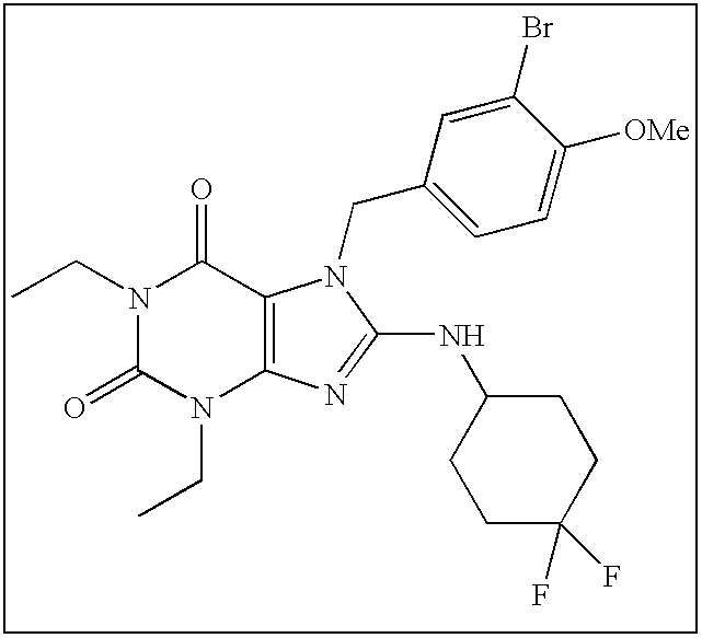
N1(CC)C(=O)N(CC)C2=C(C1=O)N(CC1=CC=C([OMe])C(Br)=C1)C(NC1CCC(F)(F)CC1)=N2
